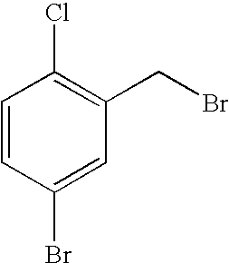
ClC1=C(CBr)C=C(Br)C=C1
